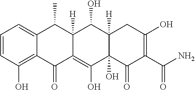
C1=CC(O)=C2C(=C1)C(C)C1([H])C(=C(O)C3(O)C([H])(C1O)CC(O)=C(C(N)=O)C3=O)C2=O
